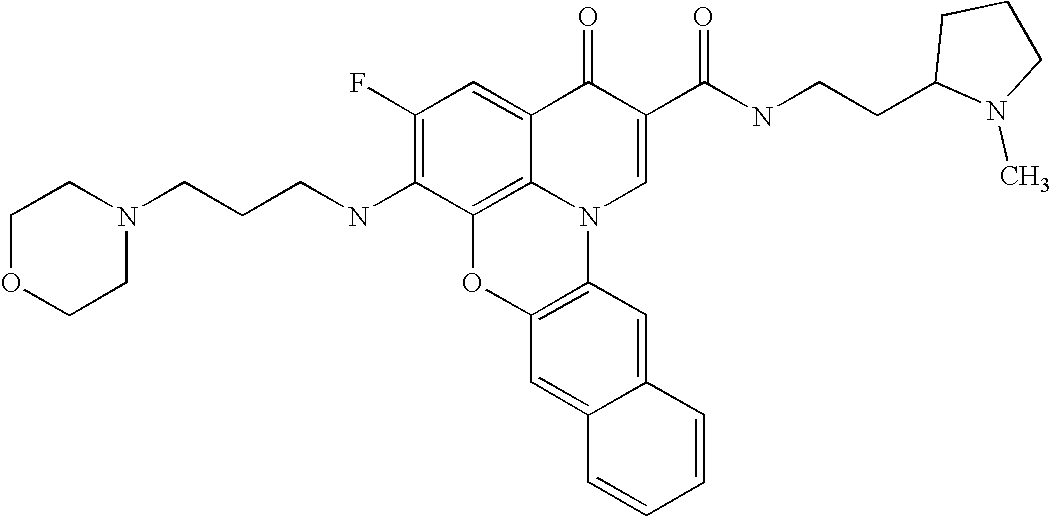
C1(F)=C(NCCCN2CCOCC2)C2=C3C(=C1)C(=O)C(C(NCCC1N(C)CCC1)=O)=CN3C1=C(O2)C=C2C(=C1)C=CC=C2
